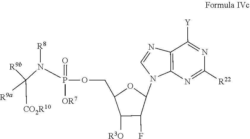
C1([R22])=NC2=C(C([Y])=N1)N=CN2C1C(F)C([R3O])C(COP(N(C([R9b])([R9a])[CO2R10])[R8])(=O)[OR7])O1
